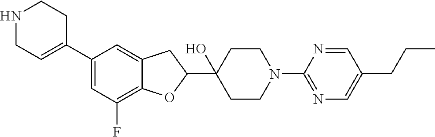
C1(C2=CCNCC2)=CC(F)=C2C(=C1)CC(C1(O)CCN(C3=NC=C(CCC)C=N3)CC1)O2
